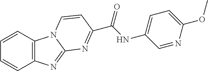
C12=C(C=CC=C1)N1C(=N2)N=C(C(NC2=CC=C(OC)N=C2)=O)C=C1
